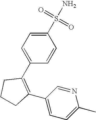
C1CC(C2=CC=C(C)N=C2)=C(C2=CC=C(S(=O)(=O)N)C=C2)C1
